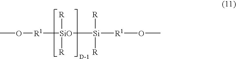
[R1]([SiO]([R])([R])[Si]([R])([R])[R1]OC)OC
